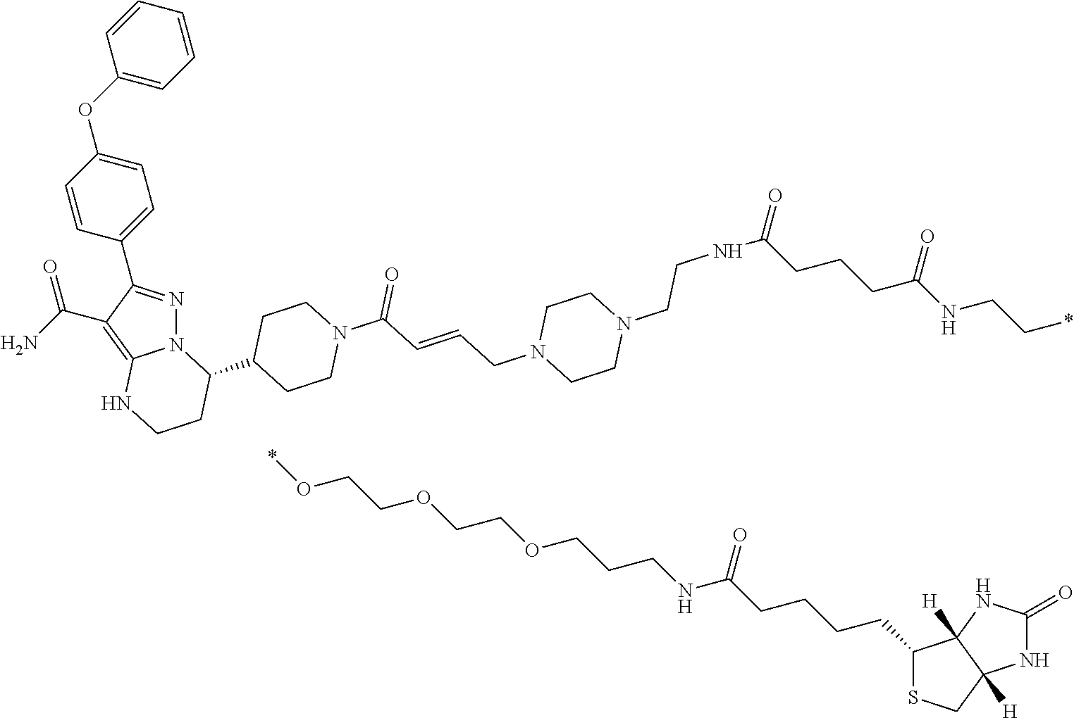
N12N=C(C3=CC=C(OC4=CC=CC=C4)C=C3)C(C(N)=O)=C1NCCC2C1CCN(C(C=CCN2CCN(CCNC(=O)CCCC(NCC*)=O)CC2)=O)CC1.*OCCOCCOCCCNC(CCCCC1SCC2([H])C1([H])NC(=O)N2)=O
